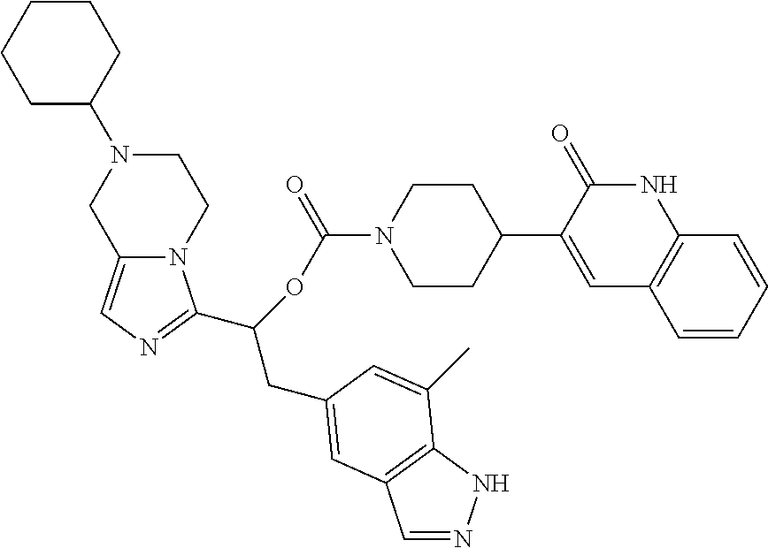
C1N(C2CCCCC2)CC2=CN=C(C(CC3=CC4=C(NN=C4)C(C)=C3)OC(=O)N3CCC(C4=CC5=C(NC4=O)C=CC=C5)CC3)N2C1
